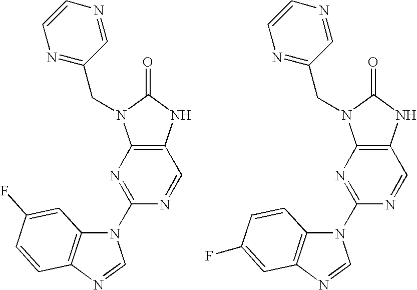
C12=C(NC(=O)N1CC1=NC=CN=C1)C=NC(N1C3=C(N=C1)C=CC(F)=C3)=N2.C12=C(NC(=O)N1CC1=NC=CN=C1)C=NC(N1C3=C(N=C1)C=C(F)C=C3)=N2
